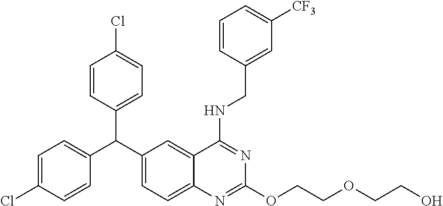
C1=C(Cl)C=CC(C(C2=CC=C3C(=C2)C(NCC2=CC([CF3])=CC=C2)=NC(OCCOCCO)=N3)C2=CC=C(Cl)C=C2)=C1
